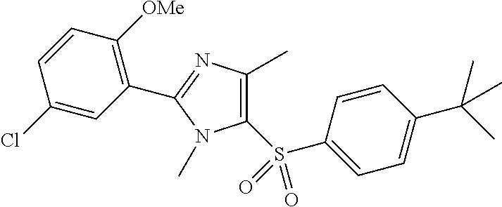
C1=CC(C(C)(C)C)=CC=C1S(C1=C(C)N=C(C2=C([OMe])C=CC(Cl)=C2)N1C)(=O)=O
